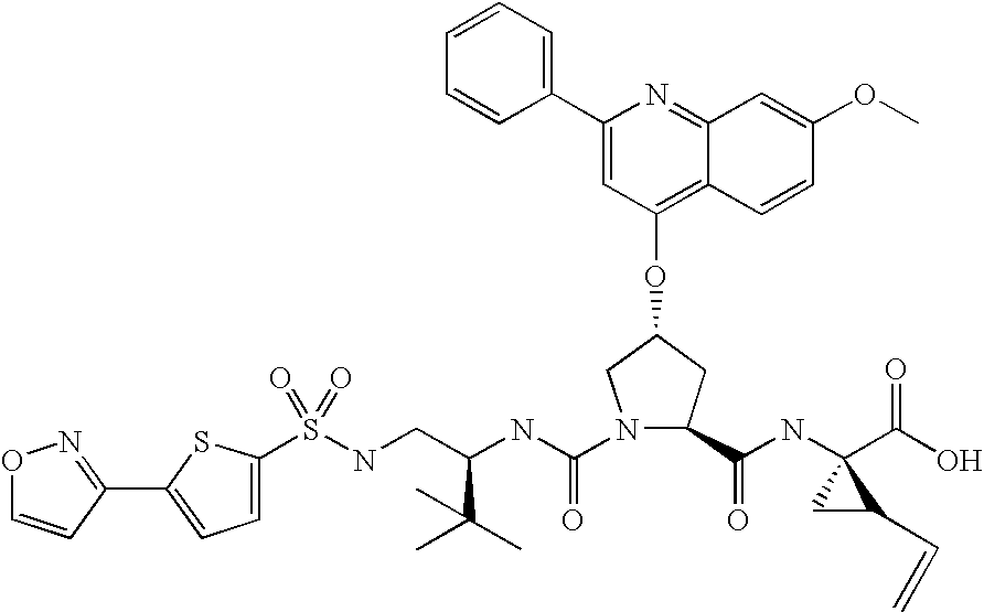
C1=C(S(NCC(NC(=O)N2C(C(NC3(C(O)=O)CC3C=C)=O)CC(OC3=C4C(=NC(C5=CC=CC=C5)=C3)C=C(OC)C=C4)C2)C(C)(C)C)(=O)=O)SC(C2=NOC=C2)=C1
